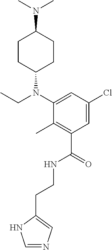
C(CNC(C1=C(C)C(N(C2CCC(N(C)C)CC2)CC)=CC(Cl)=C1)=O)C1=CN=CN1
